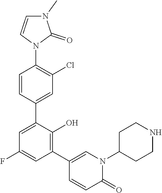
C1=CN(C2=C(Cl)C=C(C3=CC(F)=CC(C4=CN(C5CCNCC5)C(=O)C=C4)=C3O)C=C2)C(=O)N1C
